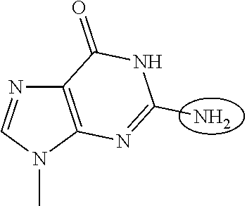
C12=C(N(C)C=N1)N=C(N)NC2=O
